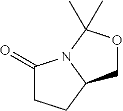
C1(=O)CCC2N1C(C)(C)OC2
